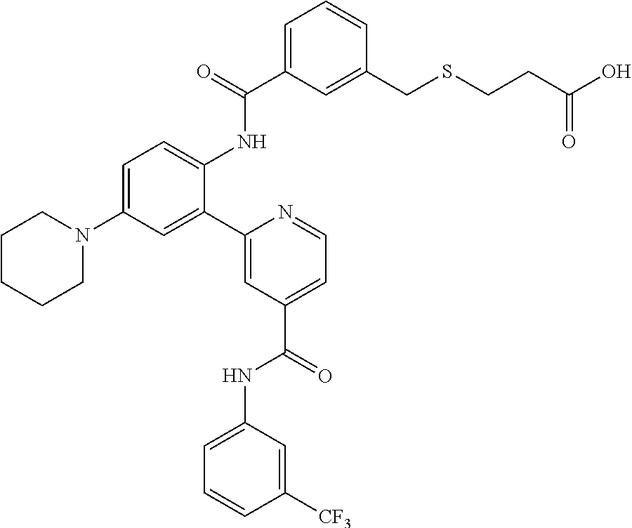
C1CCCN(C2=CC=C(NC(C3=CC=CC(CSCCC(O)=O)=C3)=O)C(C3=CC(C(=O)NC4=CC=CC([CF3])=C4)=CC=N3)=C2)C1
